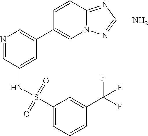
S(NC1=CC(C2=CN3C(=NC(N)=N3)C=C2)=CN=C1)(C1=CC=CC(C(F)(F)F)=C1)(=O)=O
